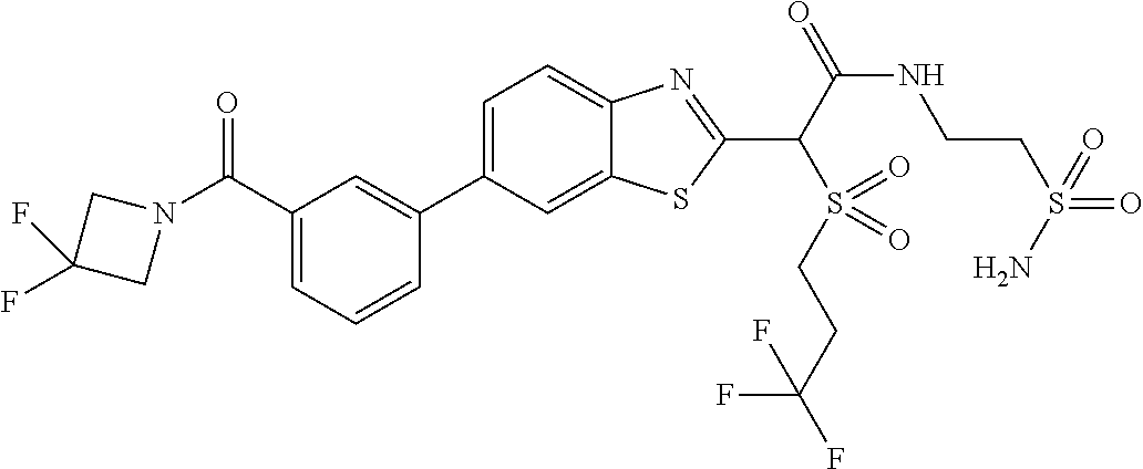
C1=C(C2=CC(C(N3CC(F)(F)C3)=O)=CC=C2)C=C2C(=C1)N=C(C(S(CCC(F)(F)F)(=O)=O)C(=O)NCCS(=O)(=O)N)S2
